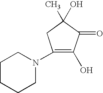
C1CCCN(C2=C(O)C(=O)C(C)(O)C2)C1
